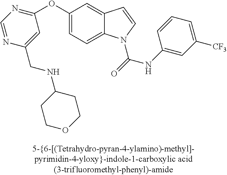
C1=C(OC2=NC=NC(CNC3CCOCC3)=C2)C=C2C(=C1)N(C(=O)NC1=CC([CF3])=CC=C1)C=C2
